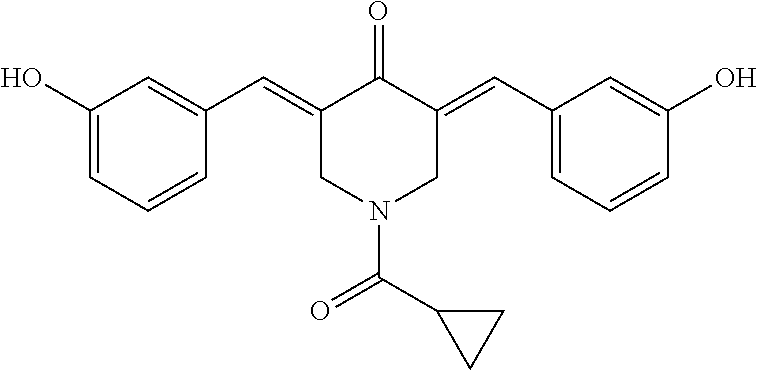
C1(O)=CC=CC(C=C2C(=O)C(=CC3=CC=CC(O)=C3)CN(C(C3CC3)=O)C2)=C1
